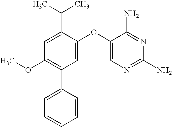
C1=C(C(C)C)C(OC2=CN=C(N)N=C2N)=CC(C2=CC=CC=C2)=C1OC
